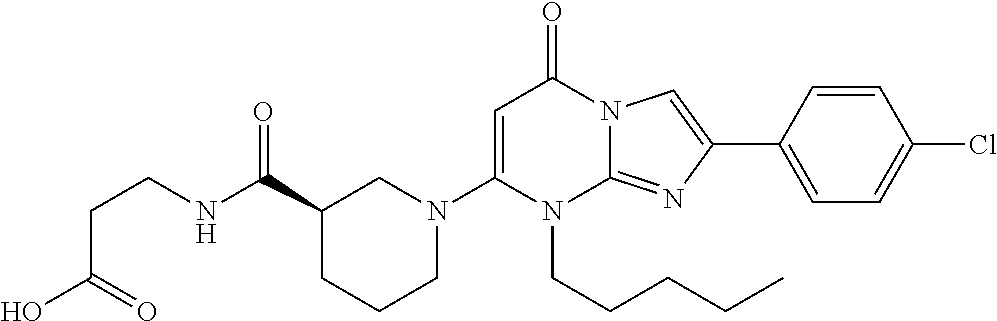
N1(C2=CC(=O)N3C(=NC(C4=CC=C(Cl)C=C4)=C3)N2CCCCC)CC(C(NCCC(O)=O)=O)CCC1
